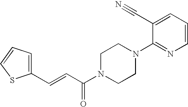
C1(C=CC(N2CCN(C3=NC=CC=C3C#N)CC2)=O)=CC=CS1
